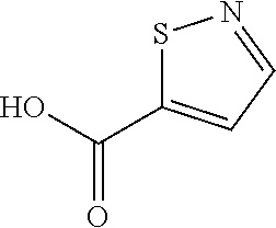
S1C(C(O)=O)=CC=N1
